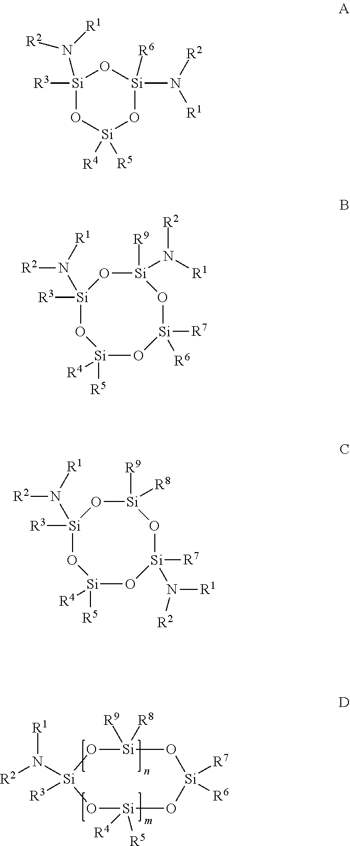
[Si]1([R9])([R8])O[Si](N([R2])[R1])([R3])O[Si]([R5])([R4])O[Si]([R7])([R6])O1.[Si]1(N([R1])[R2])([R3])O[Si]([R4])([R5])O[Si]([R6])(N([R1])[R2])O1.O1[Si](N([R2])[R1])([R3])O[Si]([R4])([R5])O[Si]([R7])([R6])O[Si]1([R9])N([R1])[R2].O1[Si](N([R2])[R1])([R3])O[Si]([R4])([R5])O[Si]([R7])(N([R1])[R2])O[Si]1([R9])[R8]
